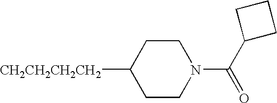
[CH2CH2CH2CH2]C1CCN(C(C2CCC2)=O)CC1
